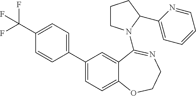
C1(C(F)(F)F)=CC=C(C2=CC=C3C(=C2)C(N2CCCC2C2=CC=CC=N2)=NCCO3)C=C1
